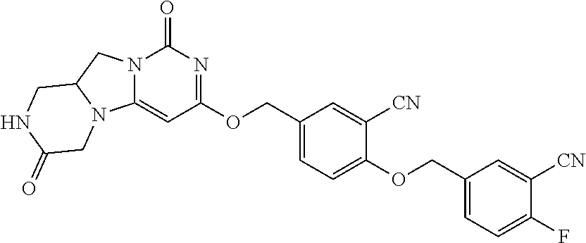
N12C(=CC(OCC3=CC=C(OCC4=CC=C(F)C([CN])=C4)C([CN])=C3)=NC1=O)N1C(C2)CNC(=O)C1
